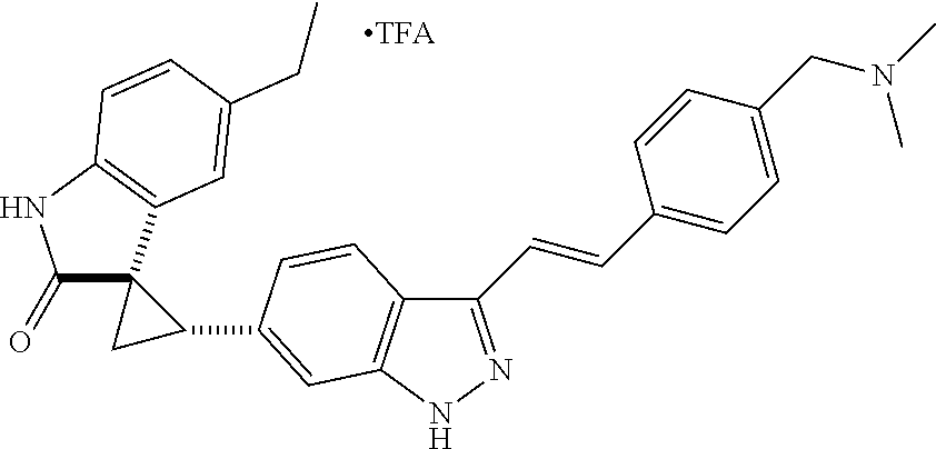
C1(=O)C2(C3=C(N1)C=CC(CC)=C3)CC2C1=CC2=C(C(C=CC3=CC=C(CN(C)C)C=C3)=NN2)C=C1
